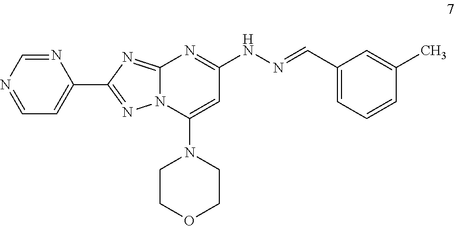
C1=NC=NC(C2=NN3C(=N2)N=C(NN=CC2=CC=CC(C)=C2)C=C3N2CCOCC2)=C1
